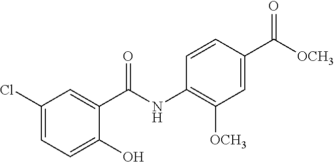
C1(Cl)=CC=C(O)C(C(NC2=C([OCH3])C=C(C([OCH3])=O)C=C2)=O)=C1
